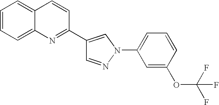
C1=NN(C2=CC=CC(OC(F)(F)F)=C2)C=C1C1=NC2=CC=CC=C2C=C1
